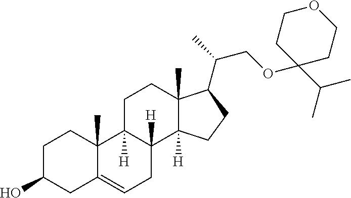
C1C(O)CC2=CCC3([H])C([H])(C2(C)C1)CCC1(C)C3([H])CCC1C(COC1(C(C)C)CCOCC1)C
